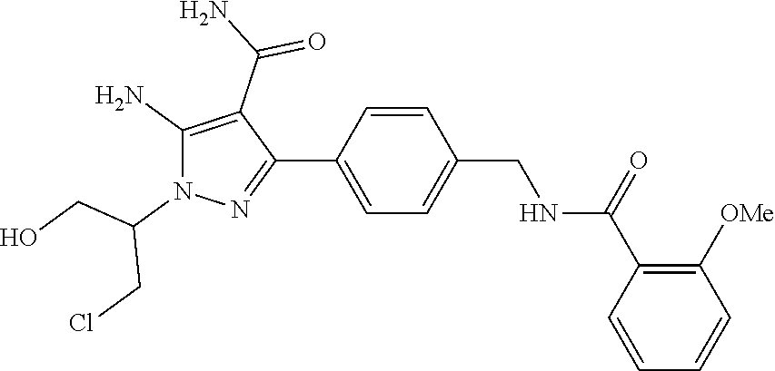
C1=CC(C(=O)NCC2=CC=C(C3=NN(C(CO)CCl)C(N)=C3C(=O)N)C=C2)=C([OMe])C=C1
